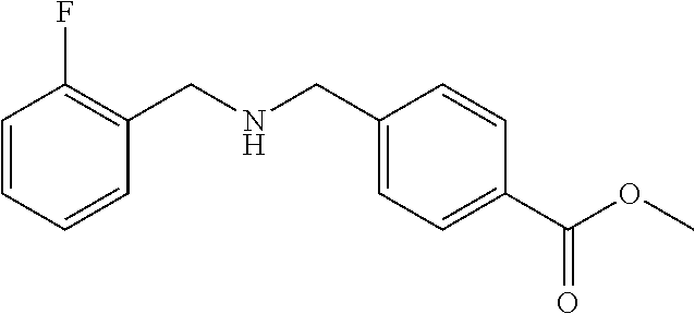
C1=CC=CC(CNCC2=CC=C(C(OC)=O)C=C2)=C1F
